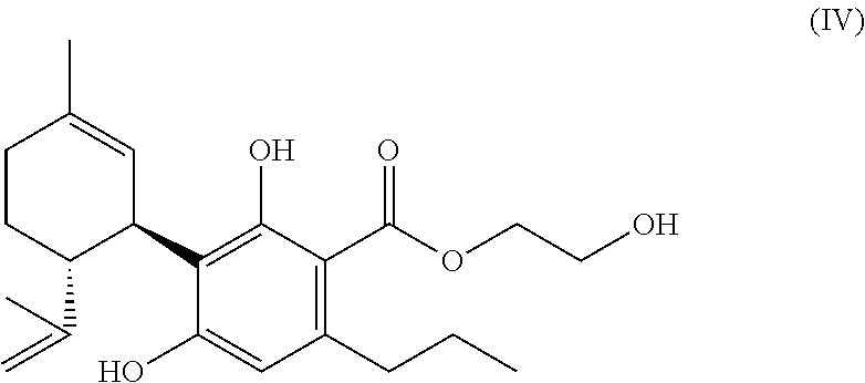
C1CC(C(=C)C)C(C2=C(O)C(C(OCCO)=O)=C(CCC)C=C2O)C=C1C
